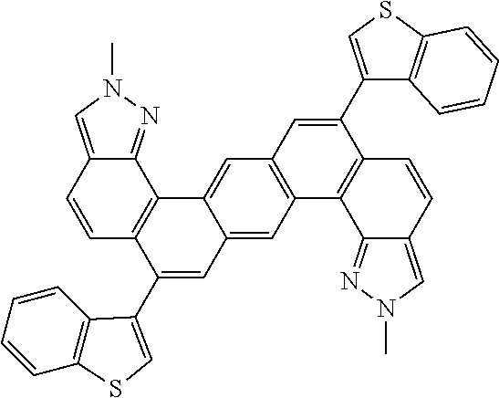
C12=CN(C)N=C1C1=C(C=C2)C(C2=CSC3=C2C=CC=C3)=CC2=CC3=C(C=C12)C=C(C1=CSC2=C1C=CC=C2)C1=C3C2=NN(C)C=C2C=C1
